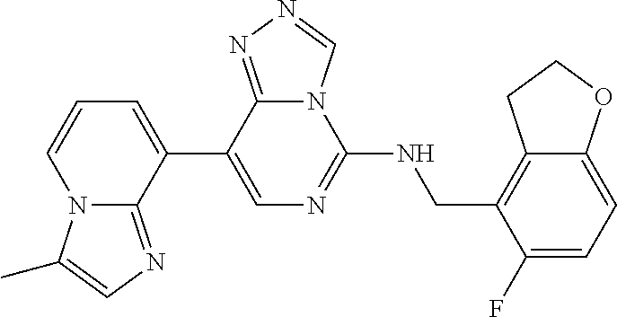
N12C(=NC=C1C)C(C1=CN=C(NCC3=C4C(=CC=C3F)OCC4)N3C1=NN=C3)=CC=C2
